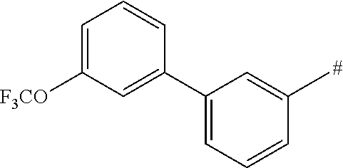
C1=C([F3CO])C=C(C2=CC=CC(C)=C2)C=C1
